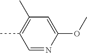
O(C1=CC(C)=C(C)C=N1)C
